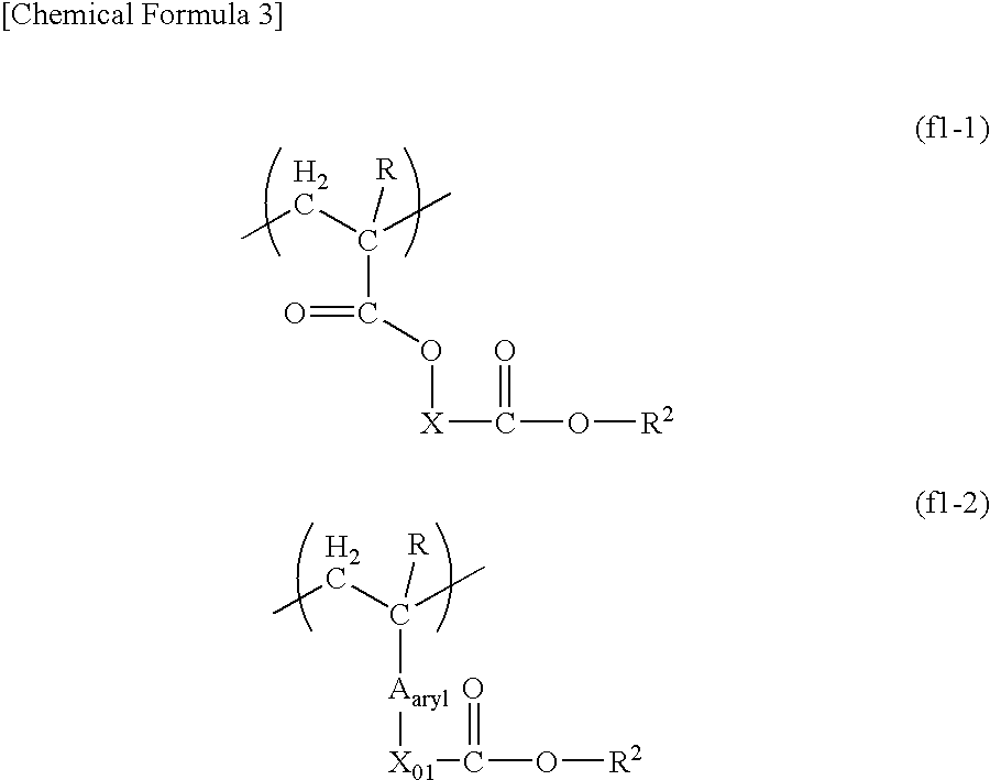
C(C(CC)(C)[R])(O[X]C(O[R2])=O)=O.[Aaryl](C(CC)(C)[R])[X01]C(O[R2])=O
